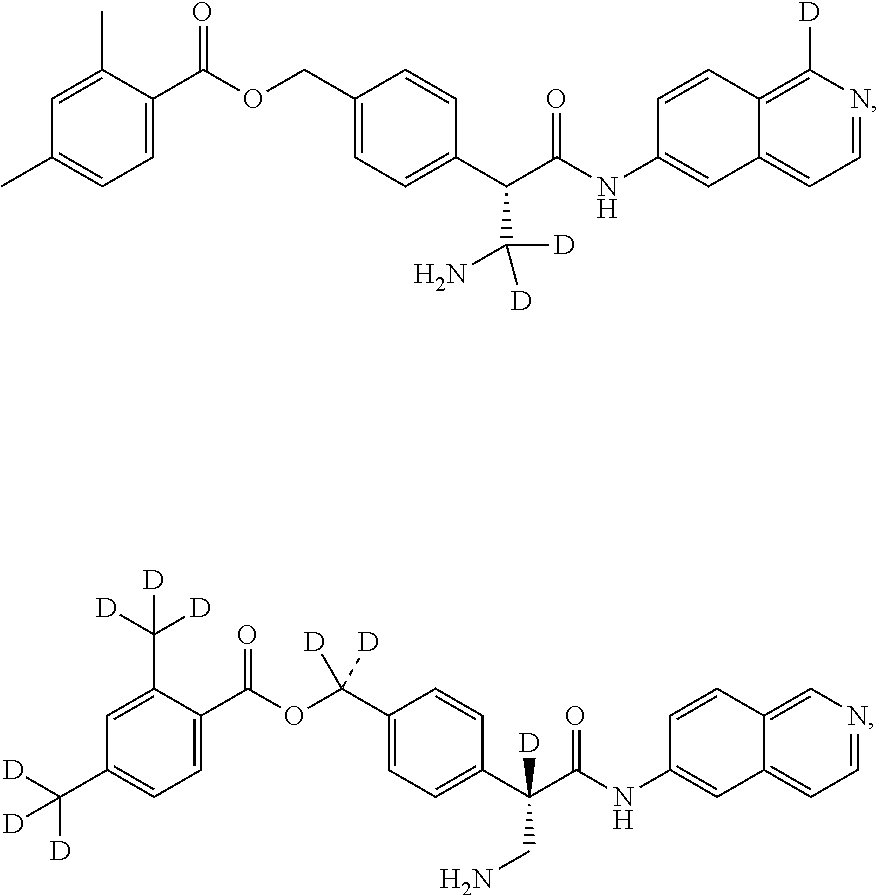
C1=C(C([D])([D])[D])C(C(OC(C2=CC=C(C(CN)(C(NC3=CC4=CC=NC=C4C=C3)=O)[D])C=C2)([D])[D])=O)=CC=C1C([D])([D])[D].C1=C(C)C(C(OCC2=CC=C(C(C(NC3=CC4=CC=NC([D])=C4C=C3)=O)C(N)([D])[D])C=C2)=O)=CC=C1C
